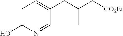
C1=C(O)N=CC(CC(C[CO2Et])C)=C1
